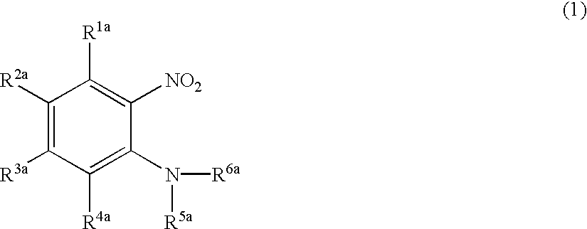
C1([R2a])=C([R3a])C([R4a])=C(N([R5a])[R6a])C([NO2])=C1[R1a]
